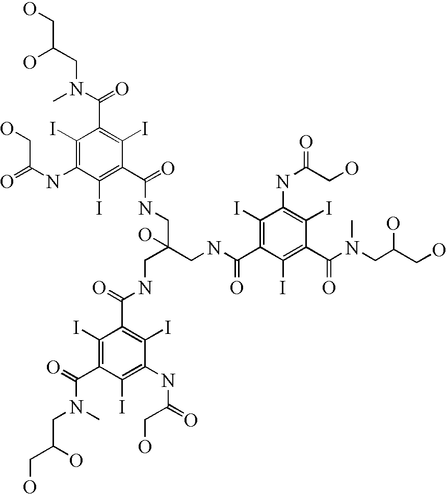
O=C(C1=C(I)C(C(NCC(CNC(C2=C(I)C(NC(=O)CO)=C(I)C(C(N(CC(CO)O)C)=O)=C2I)=O)(CNC(C2=C(I)C(NC(=O)CO)=C(I)C(C(N(C)CC(CO)O)=O)=C2I)=O)O)=O)=C(I)C(NC(=O)CO)=C1I)N(CC(CO)O)C
